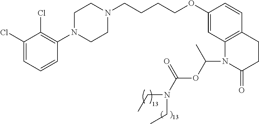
C1=C(Cl)C(Cl)=C(N2CCN(CCCCOC3=CC4=C(C=C3)CCC(=O)N4C(OC(=O)N(CC)CC)C)CC2)C=C1
